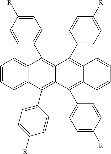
C1=CC=C2C(=C1)C(C1=CC=C([R])C=C1)=C1C(=C2C2=CC=C([R])C=C2)C(C2=CC=C([R])C=C2)=C2C(=C1C1=CC=C([R])C=C1)C=CC=C2
